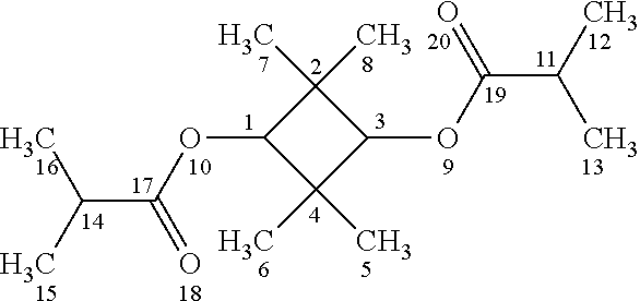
O(C1C(C)(C)C(OC(C(C)C)=O)C1(C)C)C(C(C)C)=O
